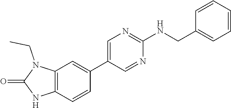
C12=C(C=CC(C3=CN=C(NCC4=CC=CC=C4)N=C3)=C1)NC(=O)N2CC
